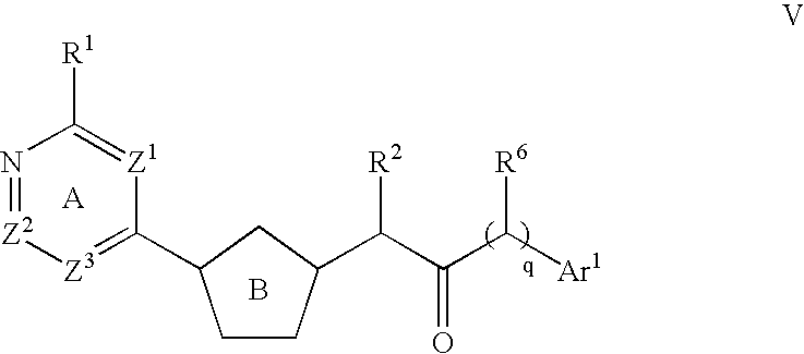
N1=[Z2][Z3]=C(C2CCC(C(C(C([Ar1])[R6])=O)[R2])C2)[Z1]=C1[R1].B.[A]
